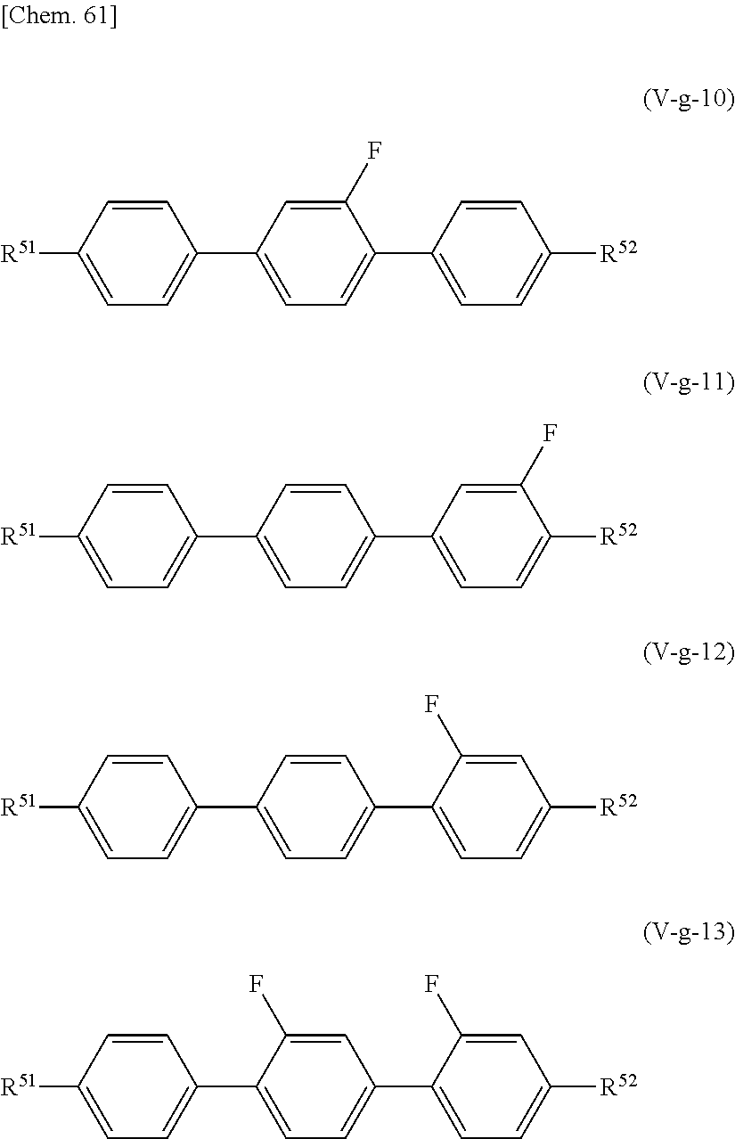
C1=CC([R51])=CC=C1C1=CC=C(C2=CC=C([R52])C=C2)C(F)=C1.C1=CC([R51])=CC=C1C1=CC=C(C2=CC=C([R52])C(F)=C2)C=C1.C1=CC([R51])=CC=C1C1=CC=C(C2=CC=C([R52])C=C2F)C=C1.C1=CC([R51])=CC=C1C1=CC=C(C2=CC=C([R52])C=C2F)C=C1F
